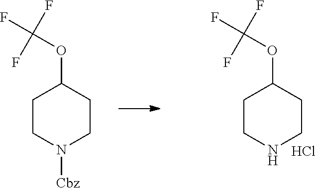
C1CN([Cbz])CCC1OC(F)(F)F.C1CNCCC1OC(F)(F)F.Cl
